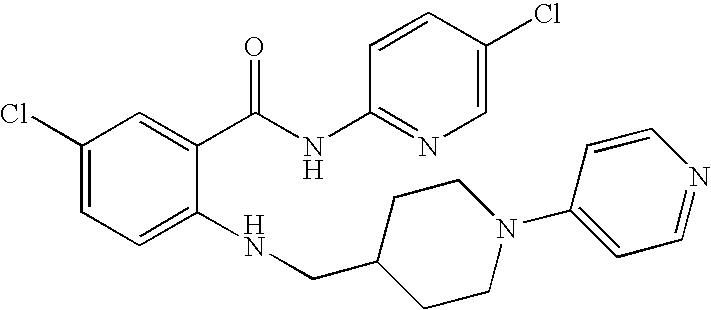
C1(Cl)=CC=C(NCC2CCN(C3=CC=NC=C3)CC2)C(C(NC2=NC=C(Cl)C=C2)=O)=C1
